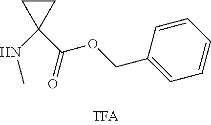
N(C1(C(OCC2=CC=CC=C2)=O)CC1)C
